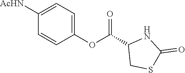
C1(OC(C2CSC(=O)N2)=O)=CC=C([AcHN])C=C1
